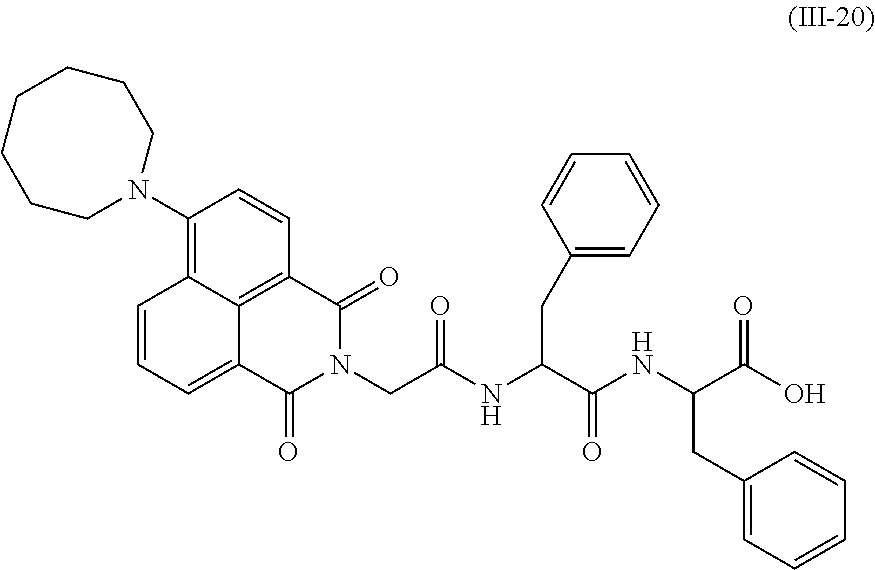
C1(N2CCCCCCC2)=C2C3=C(C=C1)C(=O)N(CC(NC(C(NC(C(O)=O)CC1=CC=CC=C1)=O)CC1=CC=CC=C1)=O)C(=O)C3=CC=C2
